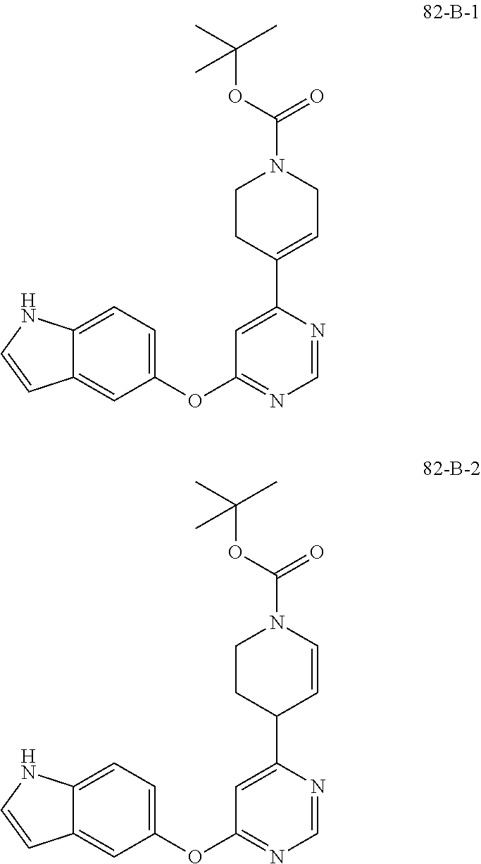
C1=NC(C2=CCN(C(OC(C)(C)C)=O)CC2)=CC(OC2=CC=C3C(=C2)C=CN3)=N1.C1=NC(C2C=CN(C(OC(C)(C)C)=O)CC2)=CC(OC2=CC=C3C(=C2)C=CN3)=N1
